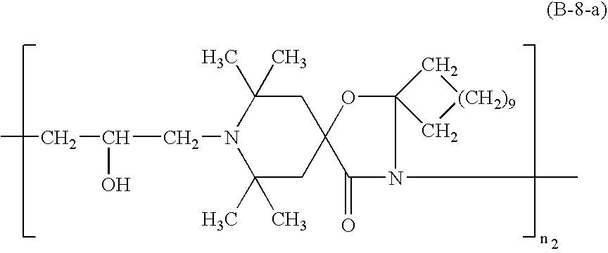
CCC(O)CN1C(C)(C)CC2(CC1(C)C)OC1(N(C)C2=O)C[(CH2)9]C1
